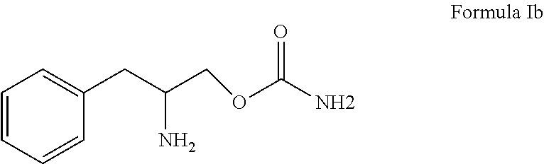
C1=CC=CC(CC(N)COC(N)=O)=C1
